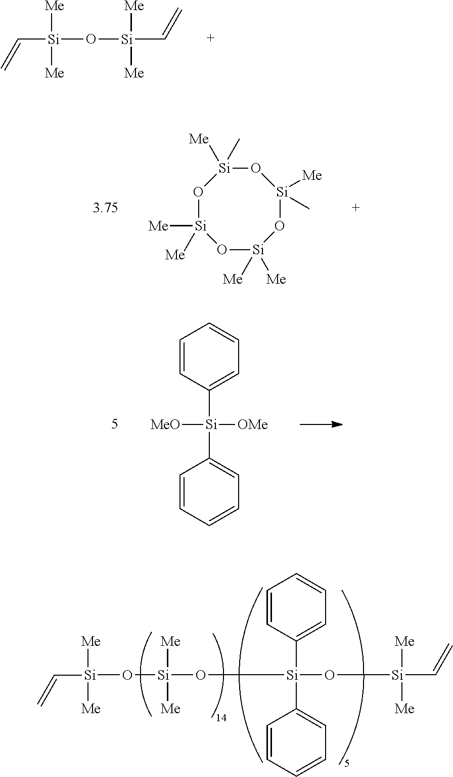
[Si](O[Si](C=C)([Me])[Me])([Me])(C=C)[Me].O1[Si]([Me])([Me])O[Si]([Me])([Me])O[Si]([Me])(C)O[Si]1([Me])C.C1=CC([Si](C2=CC=CC=C2)([OMe])[MeO])=CC=C1.[Si](O[Si](O[Si](O[Si](C=C)([Me])[Me])(C1=CC=CC=C1)C1=CC=CC=C1)([Me])[Me])([Me])(C=C)[Me]
